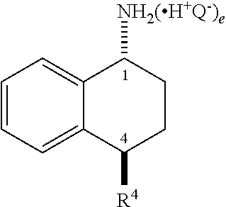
C1=CC=C2C(=C1)C([NH2(H+Q-)e])CCC2[R4]
